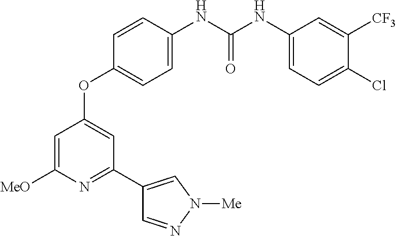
C1=C(NC(NC2=CC=C(Cl)C([CF3])=C2)=O)C=CC(OC2=CC(C3=CN([Me])N=C3)=NC([MeO])=C2)=C1
